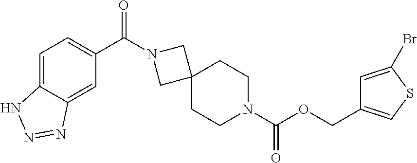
O(C(N1CCC2(CC1)CN(C(C1=CC=C3C(=C1)N=NN3)=O)C2)=O)CC1=CSC(Br)=C1
